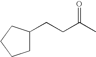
C(C(=O)C)CC1CCCC1
